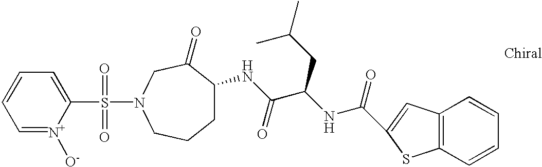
S(N1CC(=O)C(NC(C(NC(=O)C2=CC3=C(C=CC=C3)S2)CC(C)C)=O)CCC1)(C1=CC=CC=[N+]1[O-])(=O)=O
